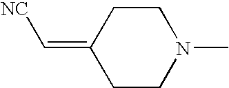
[NC]C=C1CCN(C)CC1
